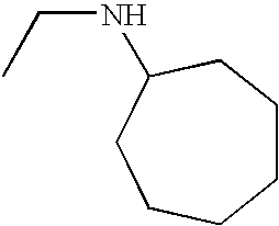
C1CCC(NCC)CCC1
